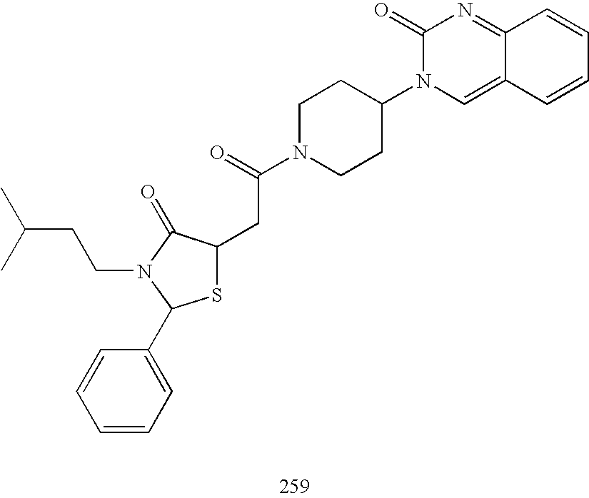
S1C(CC(N2CCC(N3C=C4C(=NC3=O)C=CC=C4)CC2)=O)C(=O)N(CCC(C)C)C1C1=CC=CC=C1
